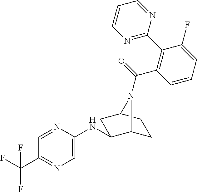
N1=CC(C(F)(F)F)=NC=C1NC1C2CCC(C1)N2C(=O)C1=C(C2=NC=CC=N2)C(F)=CC=C1
